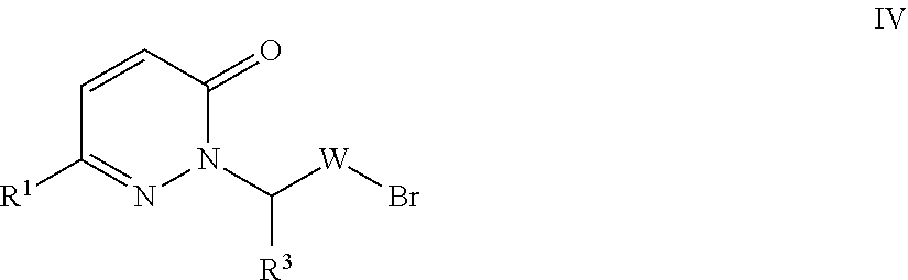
C1=CC(=O)N(C([W]Br)[R3])N=C1[R1]
